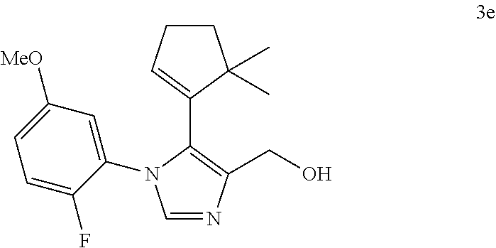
C(C1=C(C2=CCCC2(C)C)N(C2=CC([MeO])=CC=C2F)C=N1)O
